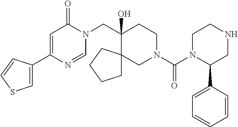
C1(C2=CSC=C2)=CC(=O)N(CC2(O)CCN(C(=O)N3C(C4=CC=CC=C4)CNCC3)CC23CCCC3)C=N1
